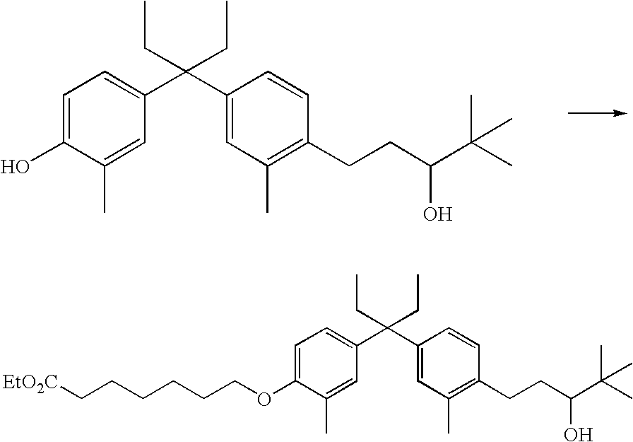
C1=C(O)C(C)=CC(C(C2=CC(C)=C(CCC(O)C(C)(C)C)C=C2)(CC)CC)=C1.C1=C(OCCCCCC[EtO2C])C(C)=CC(C(C2=CC(C)=C(CCC(O)C(C)(C)C)C=C2)(CC)CC)=C1
